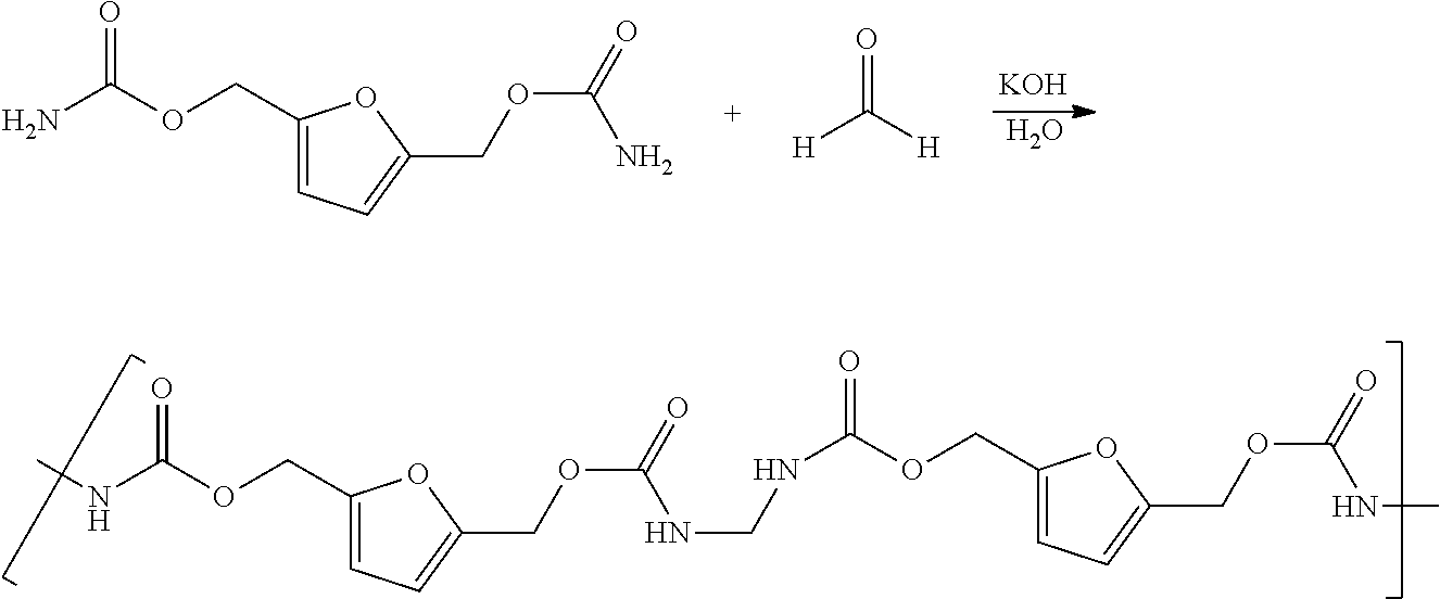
[KOH].O.C1(COC(N)=O)=CC=C(COC(=O)N)O1.O=C([H])[H].C1(COC(=O)NCNC(OCC2=CC=C(COC(NC)=O)O2)=O)=CC=C(COC(=O)NC)O1
